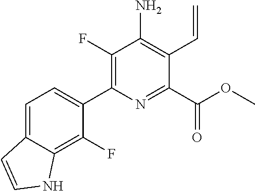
C1(F)=C(C2=CC=C3C(=C2F)NC=C3)N=C(C(OC)=O)C(C=C)=C1N
